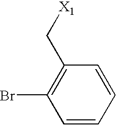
C1=CC=CC(C[X1])=C1Br
